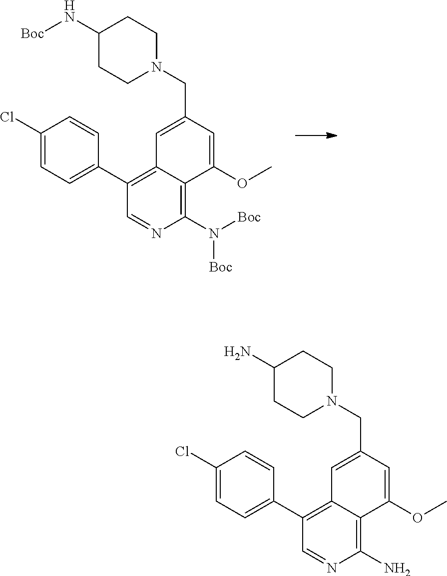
C1=C(CN2CCC(N[Boc])CC2)C=C(OC)C2=C(N([Boc])[Boc])N=CC(C3=CC=C(Cl)C=C3)=C12.C1=C(CN2CCC(N)CC2)C=C(OC)C2=C(N)N=CC(C3=CC=C(Cl)C=C3)=C12
